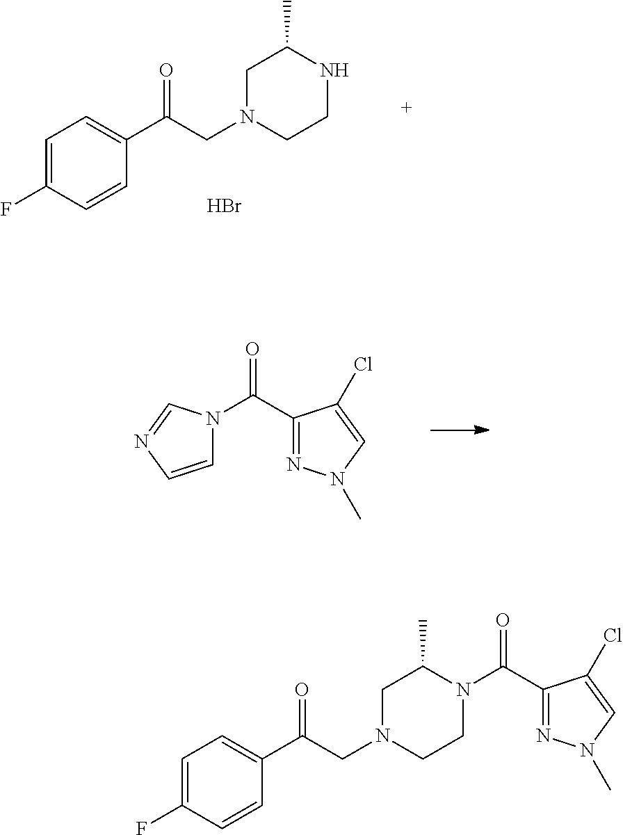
C1=CN=CN1C(C1=NN(C)C=C1Cl)=O.C1=C(F)C=CC(C(CN2CCNC(C)C2)=O)=C1.Br.C1=C(F)C=CC(C(CN2CCN(C(C3=NN(C)C=C3Cl)=O)C(C)C2)=O)=C1
